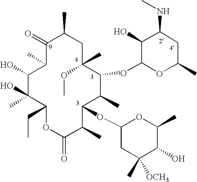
C1(=O)C(C)C(O)C(O)(C)C(CC)OC(=O)C(C)C(OC2CC(C)([OCH3])C(O)C(C)O2)C(C)C(OC2OC(C)CC(NC)C2O)C(C)(OC)CC1C
